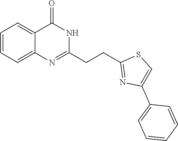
C1=CC=C2C(=C1)C(=O)NC(CCC1=NC(C3=CC=CC=C3)=CS1)=N2
